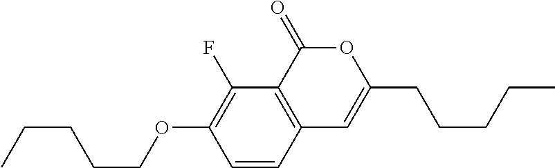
C1=CC2=C(C(F)=C1OCCCCC)C(=O)OC(CCCCC)=C2
